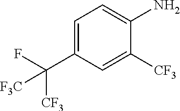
C1=C(C([F3C])([CF3])F)C=C([CF3])C(N)=C1
